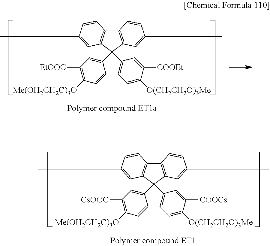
C12=C(C(C3=CC=C([O(CH2CH2O)3Me])C([COOEt])=C3)(C3=CC([EtOOC])=C([Me(OH2CH2C)3O])C=C3)C3=C1C=CC(C)=C3)C=C(C)C=C2.C12=C(C(C3=CC=C([O(CH2CH2O)3Me])C([COOCs])=C3)(C3=CC([CsOOC])=C([Me(OH2CH2C)3O])C=C3)C3=C1C=CC(C)=C3)C=C(C)C=C2
